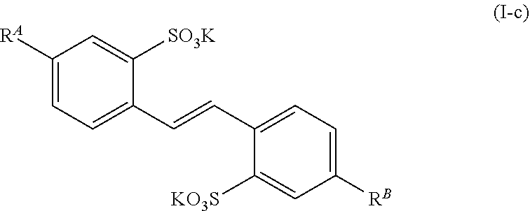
C1(C=CC2=CC=C([RA])C=C2[SO3K])=CC=C([RB])C=C1[KO3S]
